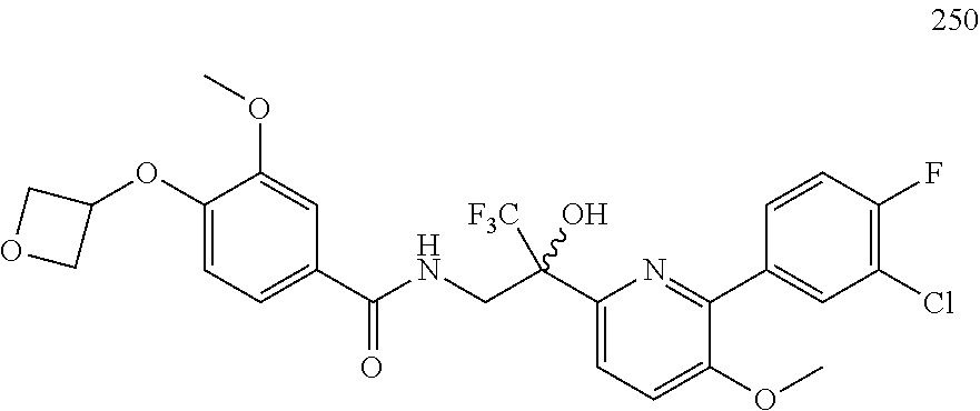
C1(OC2COC2)=CC=C(C(NCC(C2=CC=C(OC)C(C3=CC(Cl)=C(F)C=C3)=N2)(O)[F3C])=O)C=C1OC
